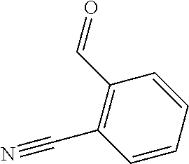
C1(C=O)=C(C#N)C=CC=C1
